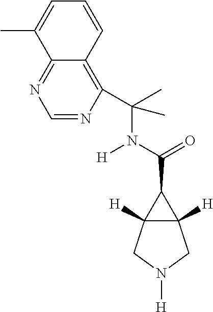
C(=O)(C1C2([H])C1([H])CN([H])C2)N([H])C(C)(C)C1=C2C(=NC=N1)C(C)=CC=C2
